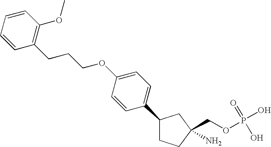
C1(C2=CC=C(OCCCC3=C(OC)C=CC=C3)C=C2)CCC(N)(COP(O)(=O)O)C1
